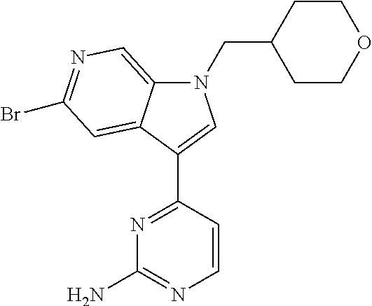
N1=C(C2=CN(CC3CCOCC3)C3=CN=C(Br)C=C32)C=CN=C1N
